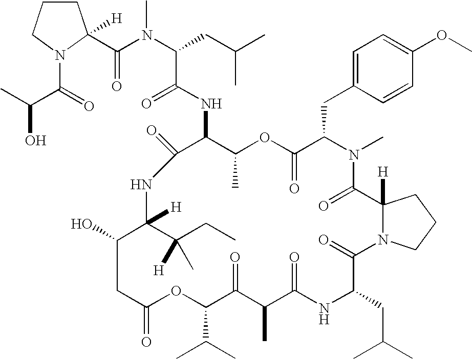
C1CCN(C(=O)C(C)O)C1(C(N(C(CC(C)C)C(NC1C(C)OC(=O)C(CC2=CC=C(OC)C=C2)N(C)C(=O)C2([H])N(CCC2)C(=O)C(CC(C)C)NC(=O)C(C)C(=O)C(C(C)C)OC(=O)CC(O)C(C([H])(C)CC)([H])NC1=O)=O)C)=O)[H]
